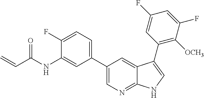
C(C(NC1=CC(C2=CN=C3C(=C2)C(C2=C([OCH3])C(F)=CC(F)=C2)=CN3)=CC=C1F)=O)=C
